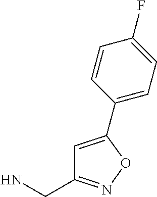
C1=C(C2=CC=C(F)C=C2)ON=C1CN
